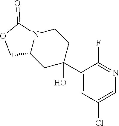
N12C(CC(O)(C3=CC(Cl)=CN=C3F)CC1)COC2=O
